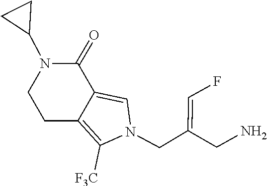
C12=C([F3C])N(CC(=CF)CN)C=C1C(=O)N(C1CC1)CC2
